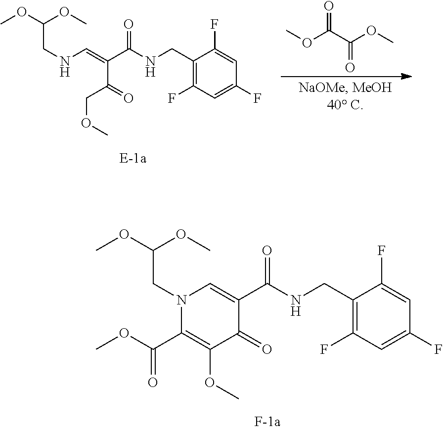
C1(CNC(C2=CN(CC(OC)OC)C(C(OC)=O)=C(OC)C2=O)=O)=C(F)C=C(F)C=C1F.C1(CNC(C(C(=O)COC)=CNCC(OC)OC)=O)=C(F)C=C(F)C=C1F.O=C(C(OC)=O)OC
